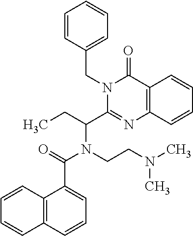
C1=CC(CN2C(C(CC)N(CCN(C)C)C(=O)C3=CC=CC4=C3C=CC=C4)=NC3=C(C2=O)C=CC=C3)=CC=C1
